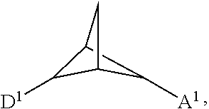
[A1]C1C2C([D1])C1C2
